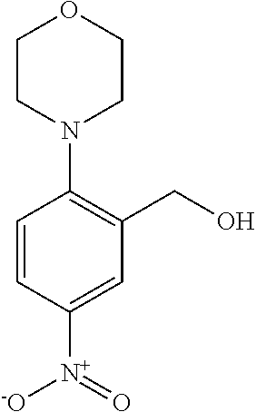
C1=CC([N+]([-O])=O)=CC(CO)=C1N1CCOCC1
